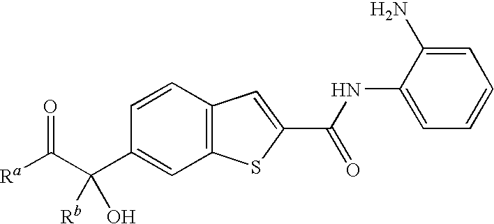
C12=C(C=CC(C(C([Ra])=O)([Rb])O)=C1)C=C(C(NC1=CC=CC=C1N)=O)S2
